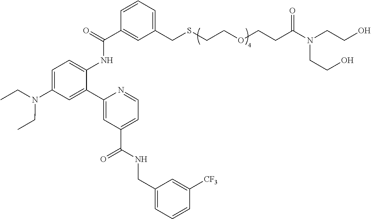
C1=CC=C(CSCCOCCC(N(CCO)CCO)=O)C=C1C(=O)NC1=CC=C(N(CC)CC)C=C1C1=CC(C(NCC2=CC=CC([CF3])=C2)=O)=CC=N1
